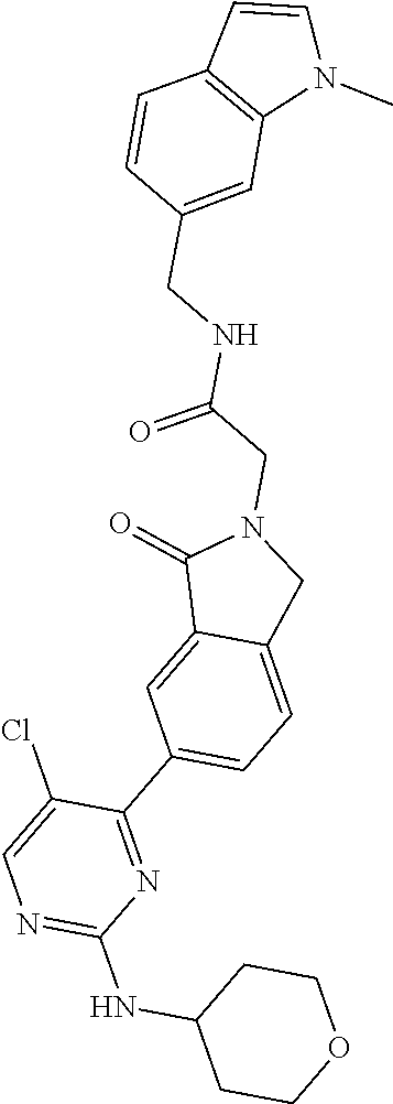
N1=C(NC2CCOCC2)N=C(C2=CC=C3C(=C2)C(=O)N(CC(NCC2=CC4=C(C=C2)C=CN4C)=O)C3)C(Cl)=C1
